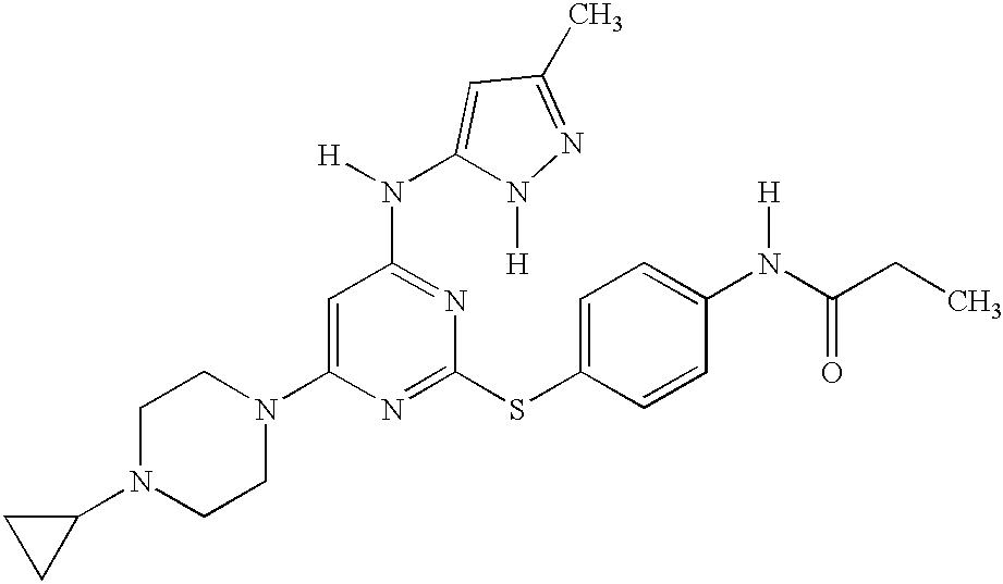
C1N(C2CC2)CCN(C2=CC(N([H])C3=CC(C)=NN3[H])=NC(SC3=CC=C(N(C(=O)CC)[H])C=C3)=N2)C1
